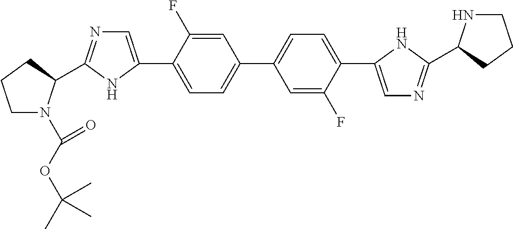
C1=C(F)C(C2=CN=C(C3N(C(=O)OC(C)(C)C)CCC3)N2)=CC=C1C1=CC=C(C2=CN=C(C3NCCC3)N2)C(F)=C1
